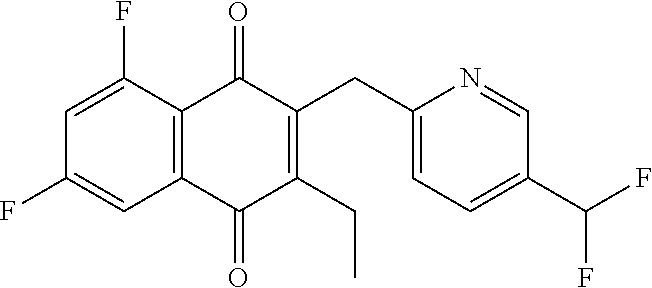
C1=C(F)C2=C(C=C1F)C(=O)C(CC)=C(CC1=CC=C(C(F)F)C=N1)C2=O
